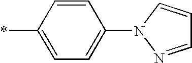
C1=C(*)C=CC(N2C=CC=N2)=C1
